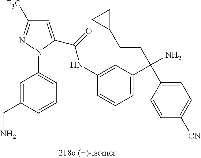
C1=C(CN)C=CC=C1N1C(C(=O)NC2=CC(C(CCC3CC3)(C3=CC=C([CN])C=C3)N)=CC=C2)=CC([F3C])=N1
